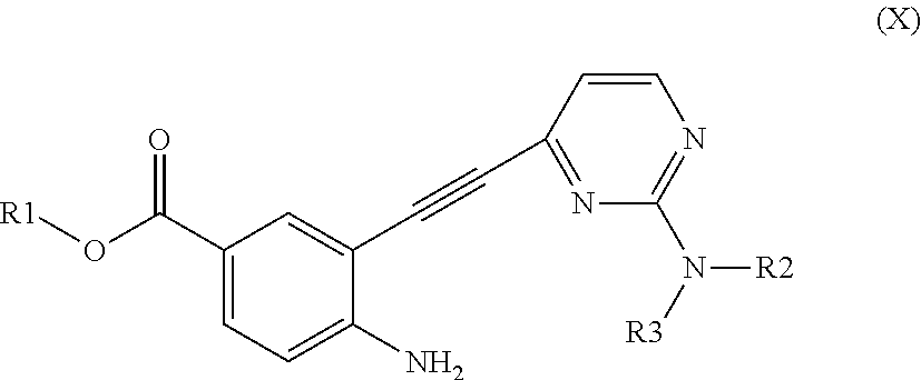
C1(C(O[R1])=O)=CC=C(N)C(C#CC2=NC(N([R3])[R2])=NC=C2)=C1
